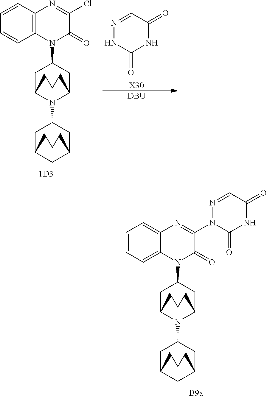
C1=C2C(=CC=C1)N=C(N1C(=O)NC(=O)C=N1)C(=O)N2C1CC2N(C3CC4CC(C3)CCC4)C(C1)CCC2.[B9a].C1=CC=CC2=C1N(C1CC3N(C4CC5CC(C4)CCC5)C(C1)CCC3)C(=O)C(Cl)=N2.[1D3].N1=CC(=O)NC(=O)N1.[X30].[DBU]
